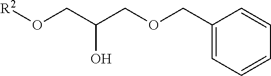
O(CC(CO[R2])O)CC1=CC=CC=C1
